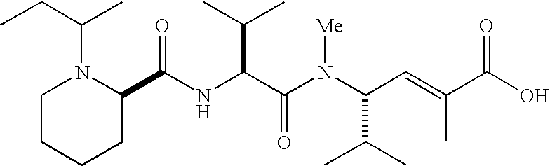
N(C(C(N(C(C(C)C)C=C(C)C(O)=O)[Me])=O)C(C)C)C(C1N(C(CC)C)CCCC1)=O
